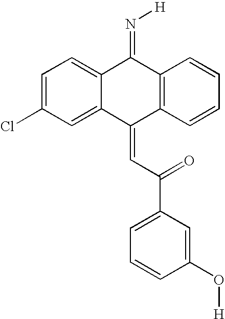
C12=CC=C(Cl)C=C1C(=CC(=O)C1=CC=CC(O[H])=C1)C1=C(C2=N[H])C=CC=C1
